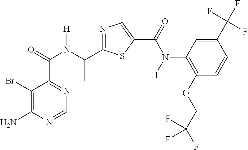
N1=C(C(N(C(C2=NC=NC(N)=C2Br)=O)[H])C)SC(C(=O)N(C2=C(OCC(F)(F)F)C=CC(C(F)(F)F)=C2)[H])=C1
